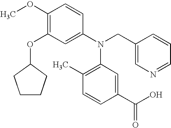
C1(OC)=C(OC2CCCC2)C=C(N(CC2=CN=CC=C2)C2=C(C)C=CC(C(=O)O)=C2)C=C1
